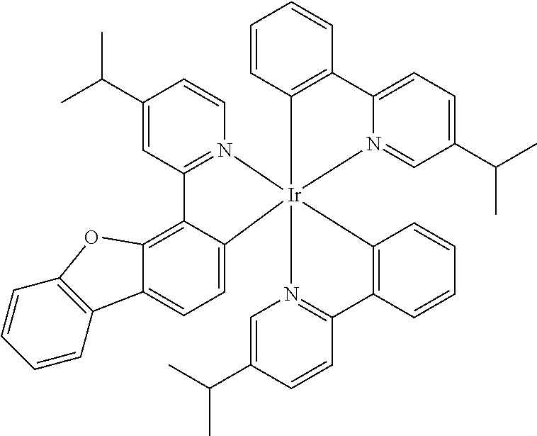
C12=C3C(=CC=C1C1=C(O2)C=CC=C1)[Ir]12(N4=C3C=C(C(C)C)C=C4)(C3=C(C=CC=C3)C3=CC=C(C(C)C)C=N13)N1=C(C=CC(C(C)C)=C1)C1=C2C=CC=C1
